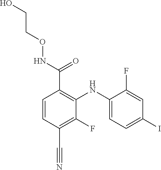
C1=CC(C#N)=C(F)C(NC2=CC=C(I)C=C2F)=C1C(NOCCO)=O
